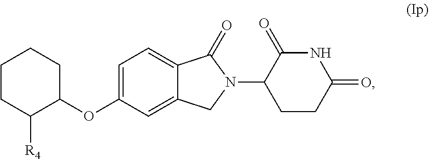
C1=C(OC2C([R4])CCCC2)C=C2C(=C1)C(=O)N(C1CCC(=O)NC1=O)C2
